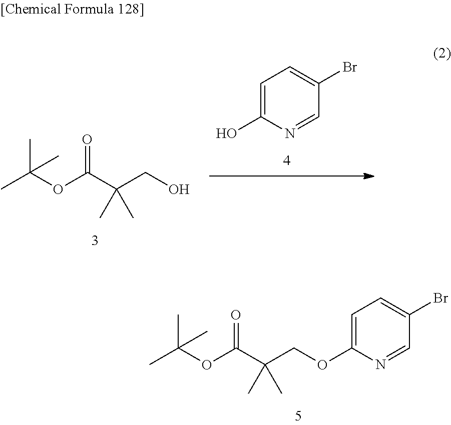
C1=C(OCC(C(OC(C)(C)C)=O)(C)C)N=CC(Br)=C1.CC(OC(C(CO)(C)C)=O)(C)C.C1=C(O)N=CC(Br)=C1
